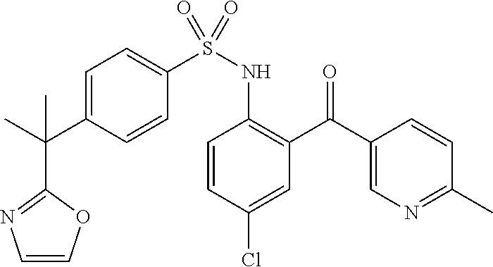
C1=CC(Cl)=CC(C(C2=CN=C(C)C=C2)=O)=C1NS(C1=CC=C(C(C)(C)C2=NC=CO2)C=C1)(=O)=O
